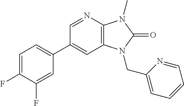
C1=C(F)C(F)=CC(C2=CC3=C(N=C2)N(C)C(=O)N3CC2=CC=CC=N2)=C1
